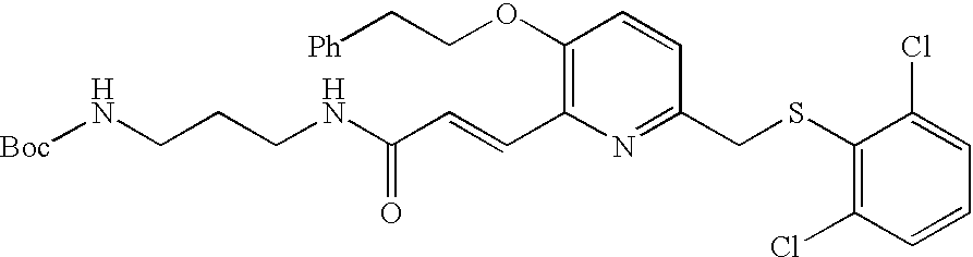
[Boc]NCCCNC(=O)C=CC1=C(OCC[Ph])C=CC(CSC2=C(Cl)C=CC=C2Cl)=N1
